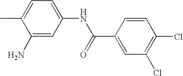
C1=C(NC(C2=CC(Cl)=C(Cl)C=C2)=O)C=C(N)C(C)=C1
